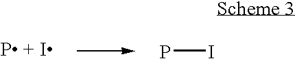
PI
